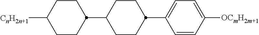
C1(C2CCC([CnH2n+1])CC2)CCC(C2=CC=C([OCmH2m+1])C=C2)CC1
